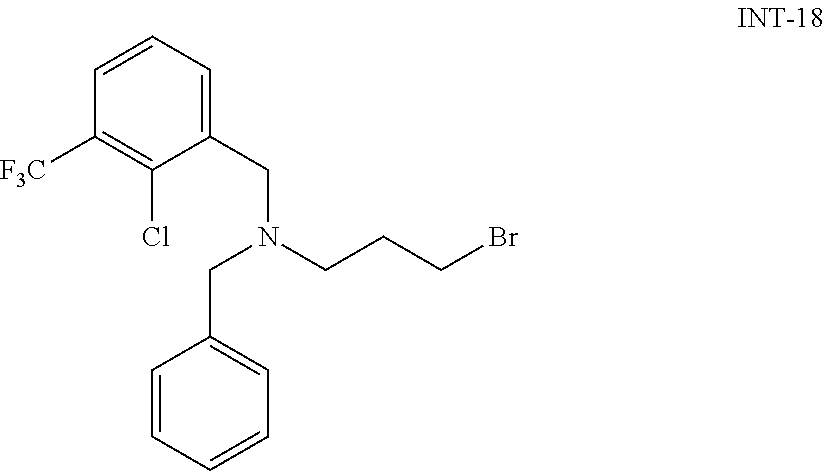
C1=CC=CC=C1CN(CC1=CC=CC([F3C])=C1Cl)CCCBr
